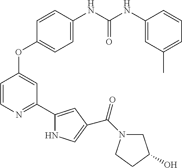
C1=CC(NC(=O)NC2=CC(C)=CC=C2)=CC=C1OC1=CC(C2=CC(C(N3CC(O)CC3)=O)=CN2)=NC=C1
